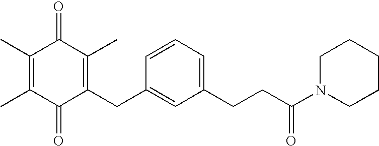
C1(=O)C(CC2=CC(CCC(N3CCCCC3)=O)=CC=C2)=C(C)C(=O)C(C)=C1C
